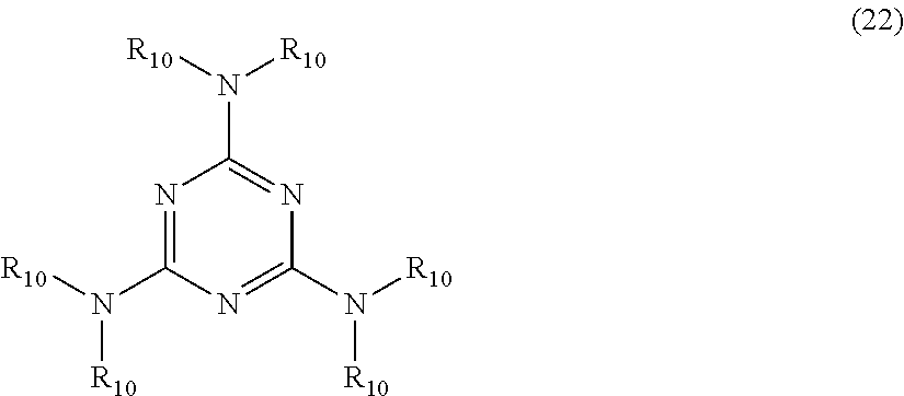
N1=C(N([R10])[R10])N=C(N([R10])[R10])N=C1N([R10])[R10]
